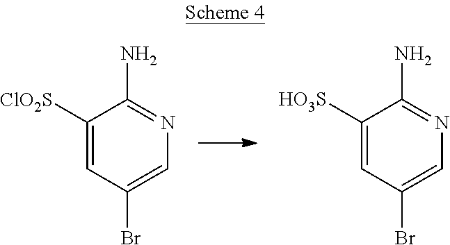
C1([ClO2S])=CC(Br)=CN=C1N.C1([HO3S])=CC(Br)=CN=C1N
